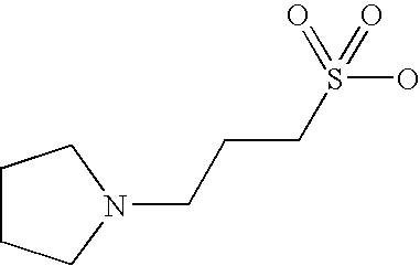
C1CCN(CCCS(=O)(O)=O)C1
